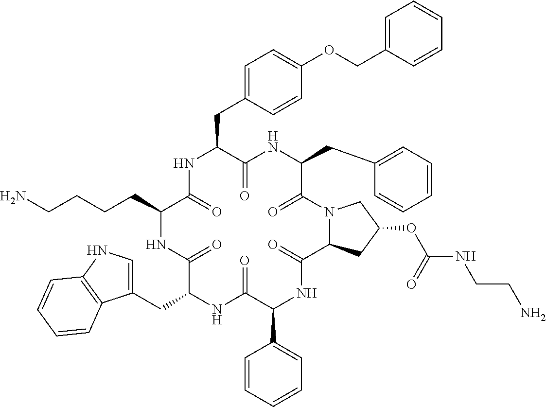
N1C(=O)C(CCCCN)NC(=O)C(CC2=CNC3=C2C=CC=C3)NC(=O)C(C2=CC=CC=C2)NC(=O)C2N(C(=O)C(CC3=CC=CC=C3)NC(=O)C1CC1=CC=C(OCC3=CC=CC=C3)C=C1)CC(OC(NCCN)=O)C2
